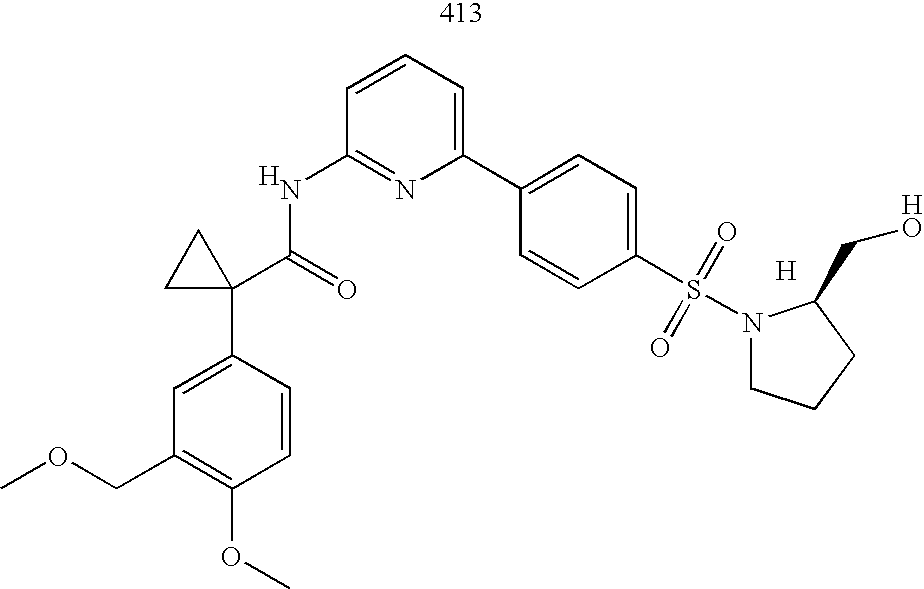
COCC1=C(OC)C=CC(C2(C(=O)NC3=NC(C4=CC=C(S(N5CCCC5CO)(=O)=O)C=C4)=CC=C3)CC2)=C1.[H].[H]
